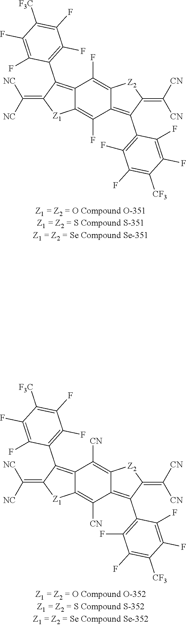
C1(F)=C2C(=C(C3=C(F)C(F)=C([CF3])C(F)=C3F)C(=C([CN])[CN])[Z2]2)C(F)=C2C1=C(C1=C(F)C(F)=C([F3C])C(F)=C1F)C(=C([NC])[NC])[Z1]2.C1([CN])=C2C(=C(C3=C(F)C(F)=C([CF3])C(F)=C3F)C(=C([CN])[CN])[Z2]2)C([CN])=C2C1=C(C1=C(F)C(F)=C([F3C])C(F)=C1F)C(=C([NC])[NC])[Z1]2
